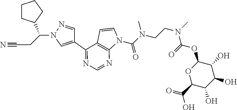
C1(C2=CN(C(CC#N)C3CCCC3)N=C2)=NC=NC2=C1C=CN2C(N(CCN(C)C(=O)OC1OC(C(=O)O)C(O)C(O)C1O)C)=O
